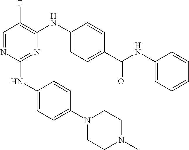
N1(C2=CC=C(NC3=NC(NC4=CC=C(C(NC5=CC=CC=C5)=O)C=C4)=C(F)C=N3)C=C2)CCN(C)CC1
